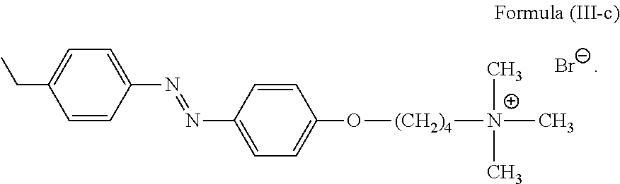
C1=CC(N=NC2=CC=C(O[(CH2)4][N+](C)(C)C)C=C2)=CC=C1CC.[Br-]
